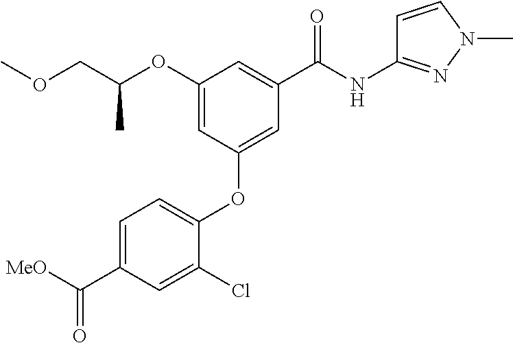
C1(OC(COC)C)=CC(OC2=CC=C(C([MeO])=O)C=C2Cl)=CC(C(NC2=NN(C)C=C2)=O)=C1
